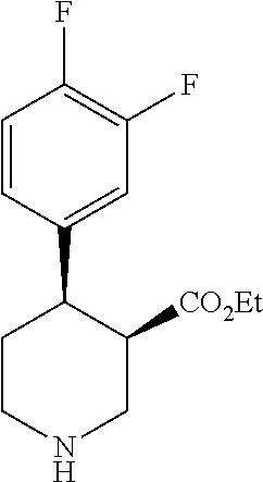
C1=CC(C2CCNCC2[CO2Et])=CC(F)=C1F
